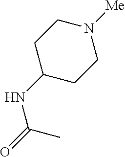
C1(NC(=O)C)CCN([Me])CC1
